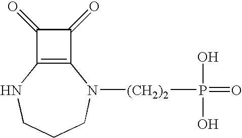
C1(=O)C(=O)C2=C1N([(CH2)2]P(O)(O)=O)CCCN2
